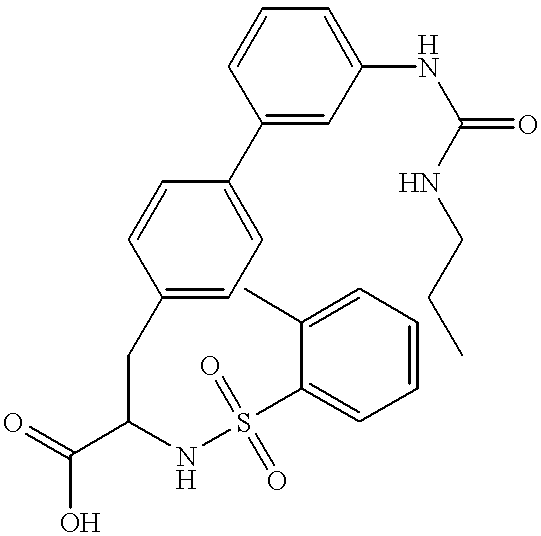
C1(C2=CC=C(CC(C(=O)O)NS(=O)(C3=CC=CC=C3C)=O)C=C2)=CC(NC(=O)NCCC)=CC=C1
